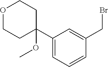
O1CCC(C2=CC=CC(CBr)=C2)(OC)CC1
